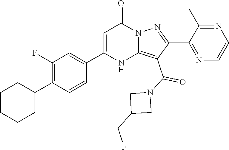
C1CCCC(C2=C(F)C=C(C3=CC(=O)N4C(=C(C(N5CC(CF)C5)=O)C(C5=NC=CN=C5C)=N4)N3)C=C2)C1
